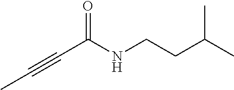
C(C(NCCC(C)C)=O)#CC
